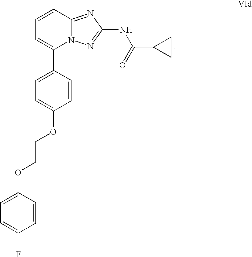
C12=NC(NC(=O)C3CC3)=NN1C(C1=CC=C(OCCOC3=CC=C(F)C=C3)C=C1)=CC=C2
